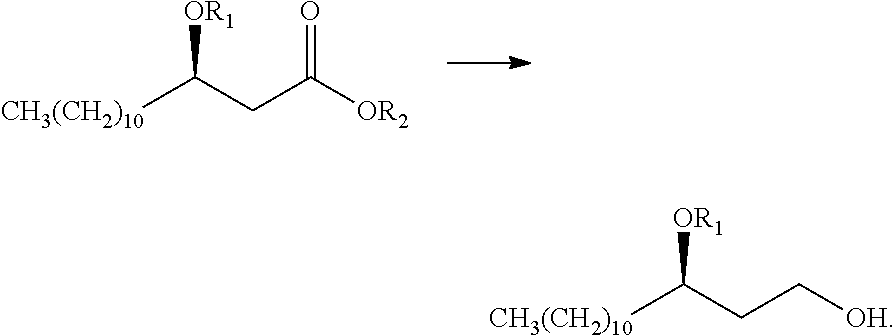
C(CC([CH3(CH2)10])[OR1])(=O)[OR2].C(CC([CH3(CH2)10])[OR1])[OH]
